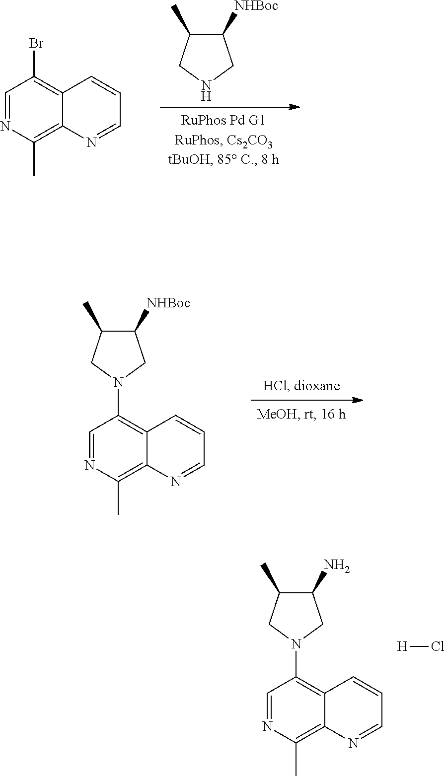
C1=NC(C)=C2C(=C1Br)C=CC=N2.N1CC([NHBoc])C(C)C1.C1=NC(C)=C2C(=C1N1CC([NHBoc])C(C)C1)C=CC=N2.C1=NC(C)=C2C(=C1N1CC(N)C(C)C1)C=CC=N2.[H]Cl
